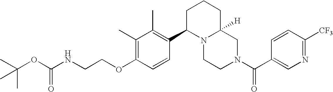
O(C1=C(C)C(C)=C(C2N3C([H])(CN(C(=O)C4=CN=C([CF3])C=C4)CC3)CCC2)C=C1)CCNC(OC(C)(C)C)=O
